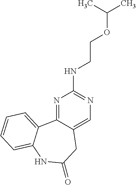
N1=C2C(=CN=C1NCCOC(C)C)CC(=O)NC1=CC=CC=C21
